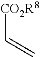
[CO2R8]C=C
